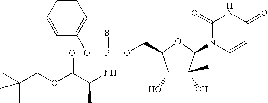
O(P(OC1=CC=CC=C1)(=S)NC(C(=O)OCC(C)(C)C)C)CC1C(O)C(O)(C)C(N2C=CC(=O)NC2=O)O1
